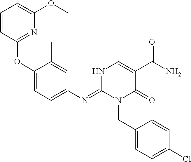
C1=CC(OC2=CC=C(N=C3N(CC4=CC=C(Cl)C=C4)C(=O)C(C(N)=O)=CN3)C=C2C)=NC(OC)=C1
